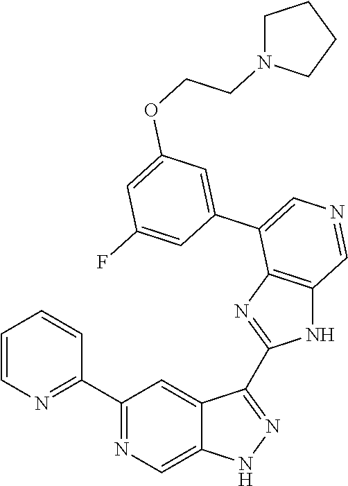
C1(C2=NC=CC=C2)=NC=C2C(=C1)C(C1=NC3=C(N1)C=NC=C3C1=CC(OCCN3CCCC3)=CC(F)=C1)=NN2
